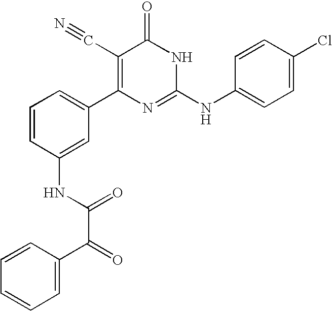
C1(NC(C(C2=CC=CC=C2)=O)=O)=CC(C2=C(C#N)C(=O)NC(NC3=CC=C(Cl)C=C3)=N2)=CC=C1
